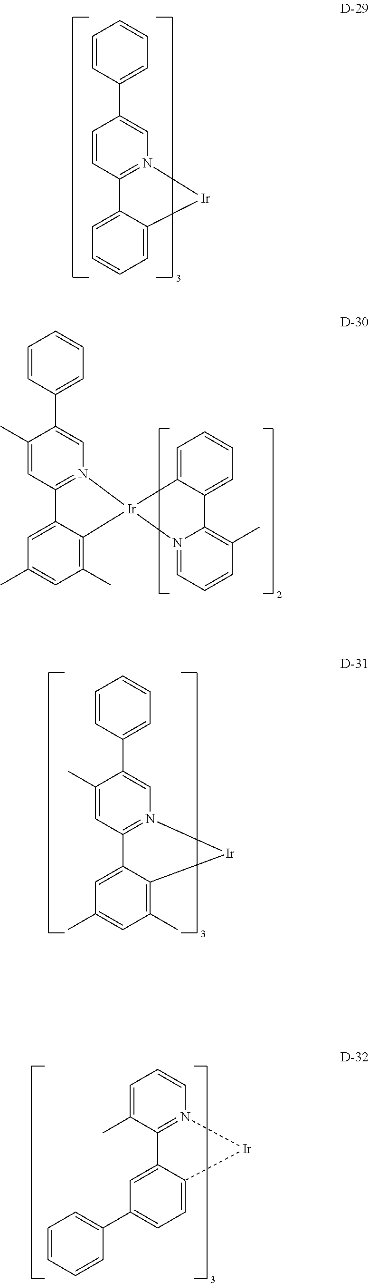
C1(C2=CC=CC=C2)=CN2=C(C=C1C)C1=CC(C)=CC(C)=C1[Ir]2.C1(C2=CC=CC=C2)=CN2=C(C=C1)C1=CC=CC=C1[Ir]2.C1(C2=CC=CC=C2)=CN2=C(C=C1C)C1=CC(C)=CC(C)=C1[Ir]21C2=CC=CC=C2C2=C(C)C=CC=N21.C1=CN2=C(C(C)=C1)C1=CC(C3=CC=CC=C3)=CC=C1[Ir]2
